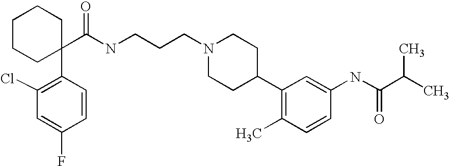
C1=CC(C2(C(=O)NCCCN3CCC(C4=C(C)C=CC(NC(C(C)C)=O)=C4)CC3)CCCCC2)=C(Cl)C=C1F
